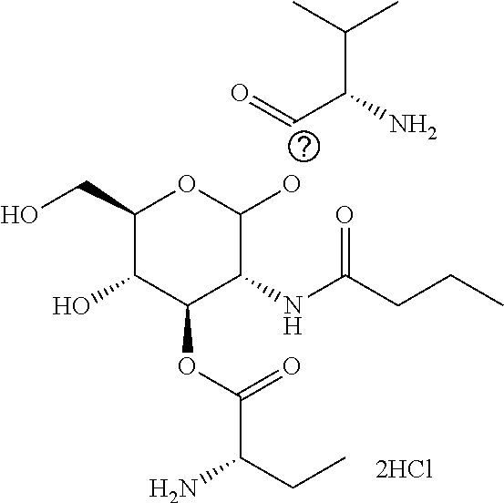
C(C(C(C)C)N)=O.C(C1C(O)C(OC(C(CC)N)=O)C(NC(CCC)=O)C(O)O1)O
